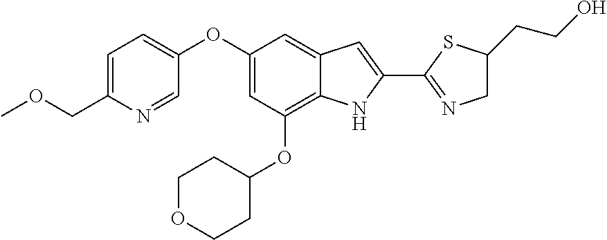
C1=C(COC)N=CC(OC2=CC(OC3CCOCC3)=C3C(=C2)C=C(C2=NCC(CCO)S2)N3)=C1
